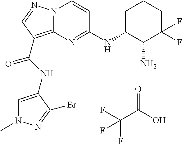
FC(F)(C(=O)O)F.N(C(=O)C1=C2N(N=C1)C=CC(NC1C(N)C(F)(F)CCC1)=N2)C1=CN(C)N=C1Br
